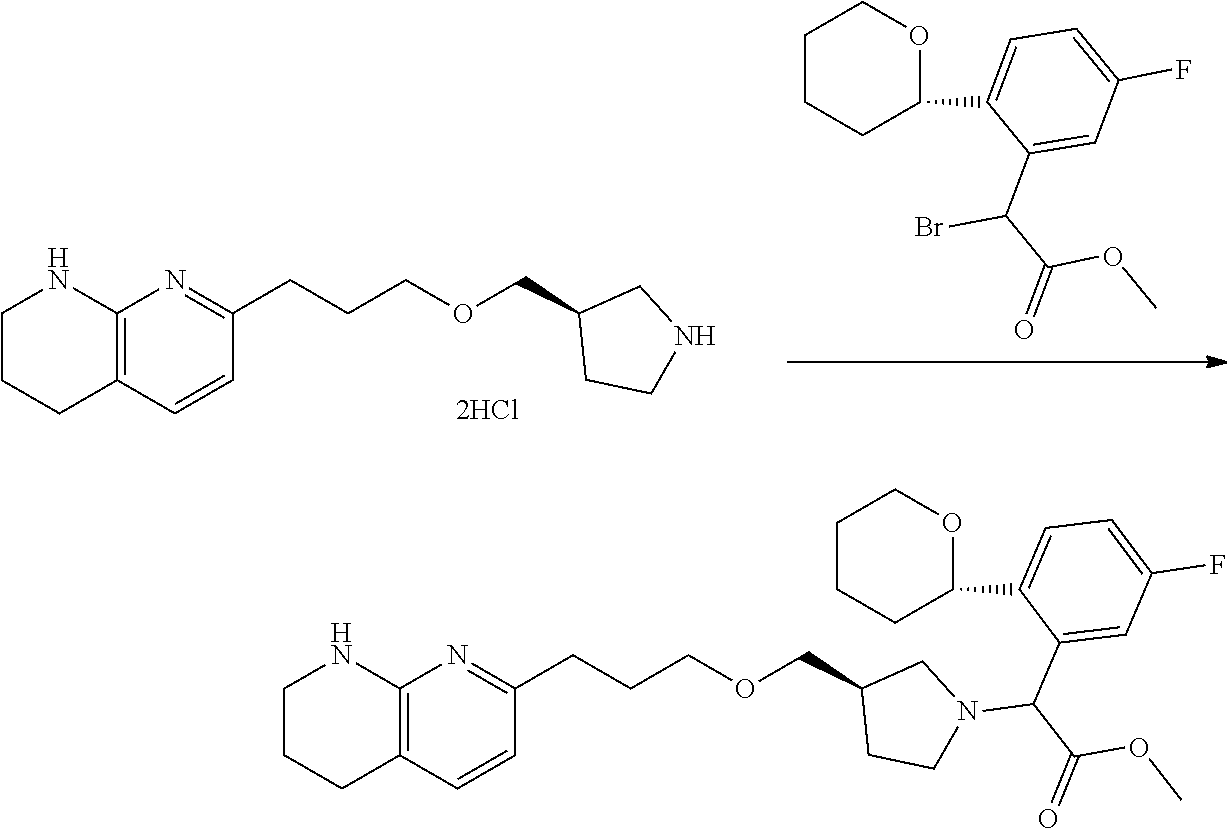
C12=C(C=CC(CCCOCC3CCN(C(C(=O)OC)C4=CC(F)=CC=C4C4OCCCC4)C3)=N1)CCCN2.C12=C(C=CC(CCCOCC3CCNC3)=N1)CCCN2.C1CCC(C2=CC=C(F)C=C2C(C(=O)OC)Br)OC1
